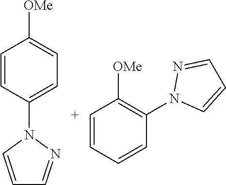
C1=CC(N2C=CC=N2)=CC=C1[OMe].[C+]1=CC=CC(N2C=CC=N2)=C1[OMe]
